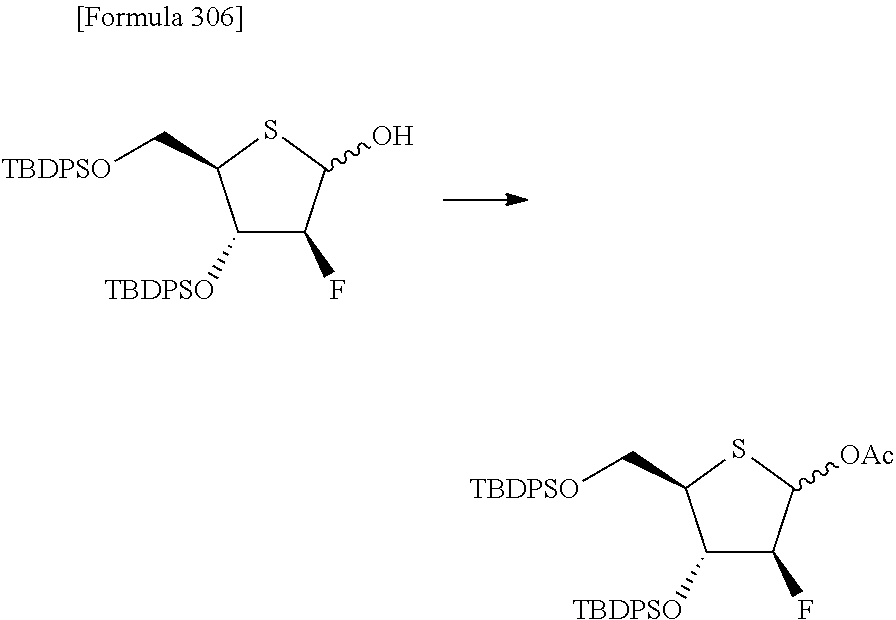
C1([TBDPSO])C(F)C(O)SC1C[TBDPSO].C1([TBDPSO])C(F)C([OAc])SC1C[TBDPSO]
